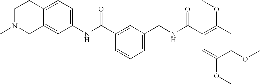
C1(NC(C2=CC(CNC(C3=C(OC)C=C(OC)C(OC)=C3)=O)=CC=C2)=O)=CC=C2C(=C1)CN(C)CC2
